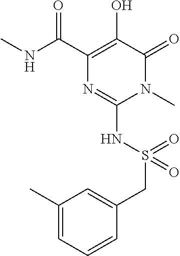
N1(C)C(=O)C(O)=C(C(NC)=O)N=C1NS(CC1=CC(C)=CC=C1)(=O)=O
